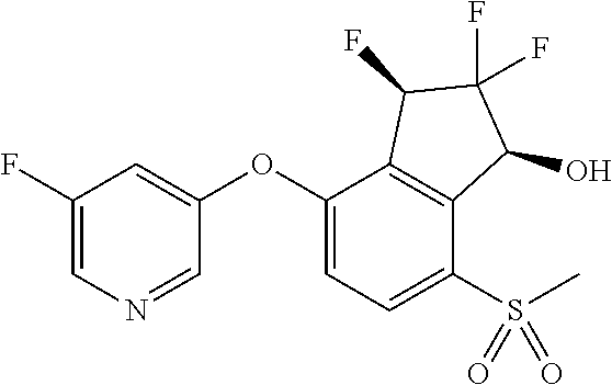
O(C1=CC(F)=CN=C1)C1=CC=C(S(C)(=O)=O)C2=C1C(F)C(F)(F)C2O
